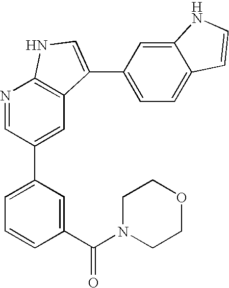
N1=CC(C2=CC=CC(C(N3CCOCC3)=O)=C2)=CC2=C1NC=C2C1=CC=C2C(=C1)NC=C2
